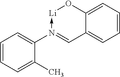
C1=CC=C2C(=C1)C=N(C1=CC=CC=C1C)->[Li]O2
